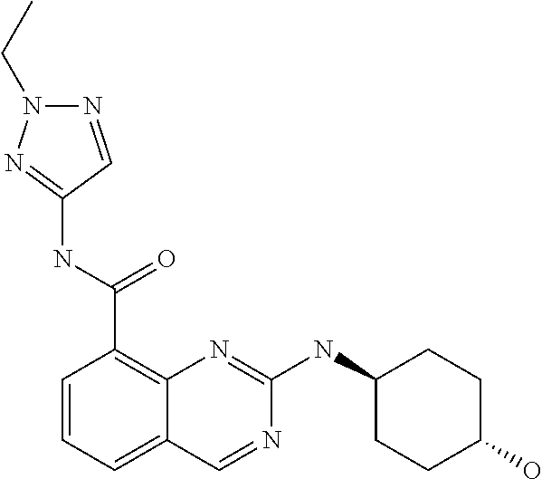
C1=CC=C2C(=C1C(NC1=NN(CC)N=C1)=O)N=C(NC1CCC(O)CC1)N=C2
